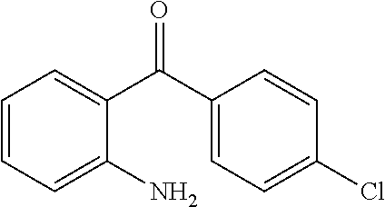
C1=CC=C(N)C(C(C2=CC=C(Cl)C=C2)=O)=C1
